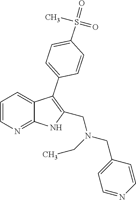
C1=CN=C2C(=C1)C(C1=CC=C(S(=O)(C)=O)C=C1)=C(CN(CC1=CC=NC=C1)CC)N2
